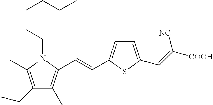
C1(CC)=C(C)N(CCCCCC)C(C=CC2=CC=C(C=C([COOH])[NC])S2)=C1C
